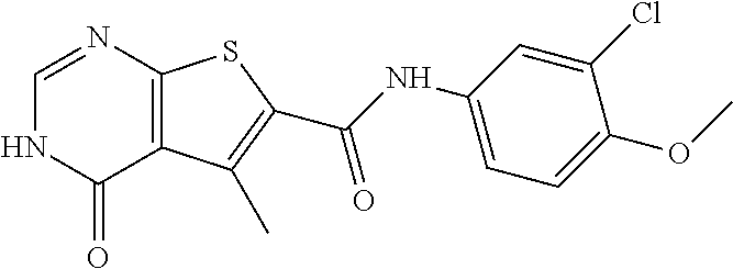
C12=C(SC(C(=O)NC3=CC=C(OC)C(Cl)=C3)=C1C)N=CNC2=O
